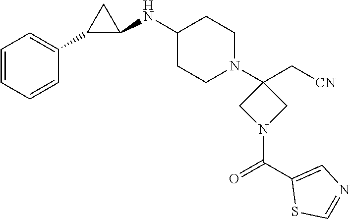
C1=CC=CC(C2C(NC3CCN(C4(C[CN])CN(C(C5=CN=CS5)=O)C4)CC3)C2)=C1
